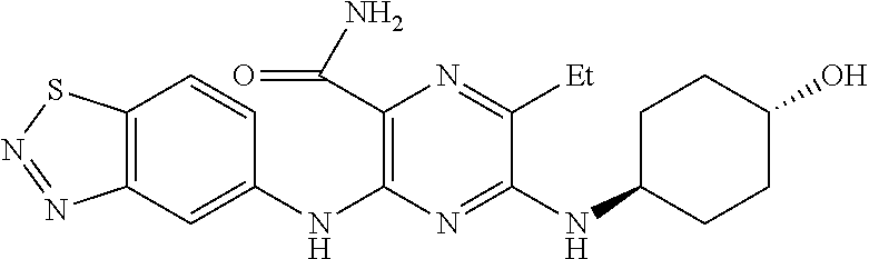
C1(NC2=C(C(N)=O)N=C([Et])C(NC3CCC(O)CC3)=N2)=CC2=C(C=C1)SN=N2
